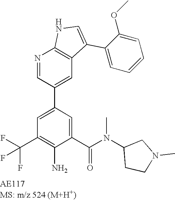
N1=CC(C2=CC(C(F)(F)F)=C(N)C(C(N(C)C3CCN(C)C3)=O)=C2)=CC2=C1NC=C2C1=CC=CC=C1OC
